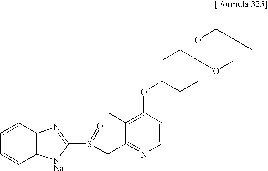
C1=CC=CC2=C1N=C(S(CC1=NC=CC(OC3CCC4(CC3)OCC(C)(C)CO4)=C1C)=O)[NNa]2
